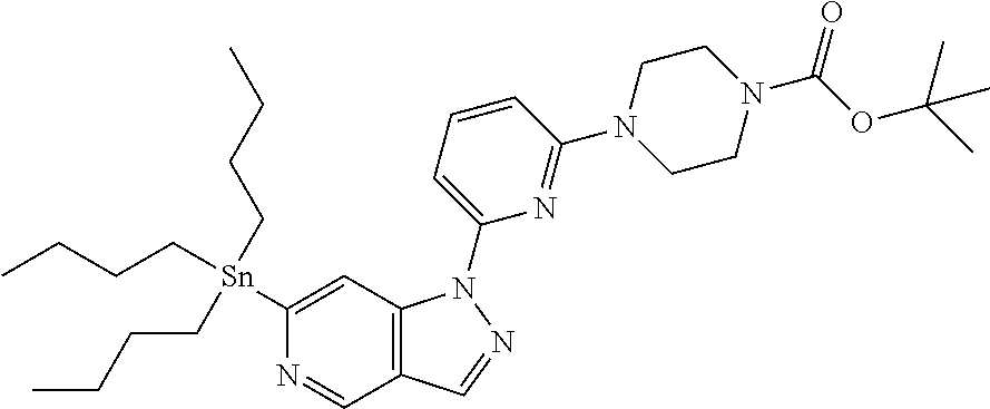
N1=CC2=C(C=C1[Sn](CCCC)(CCCC)CCCC)N(C1=CC=CC(N3CCN(C(OC(C)(C)C)=O)CC3)=N1)N=C2
